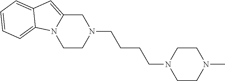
C1CN(C)CCN1CCCCN1CC2=CC3=CC=CC=C3N2CC1
